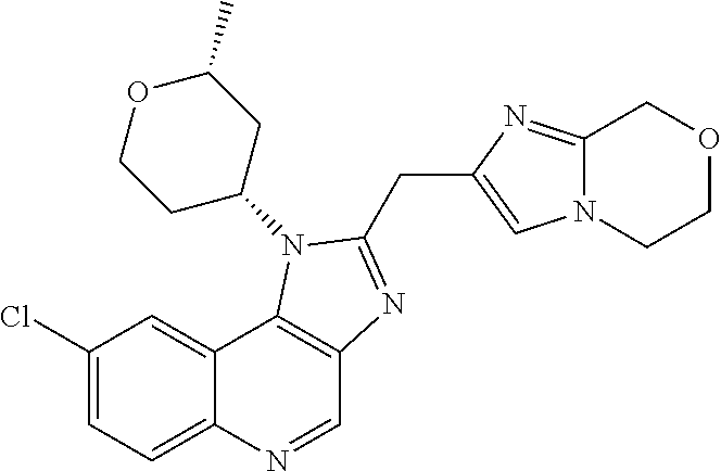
C1(Cl)=CC=C2C(=C1)C1=C(C=N2)N=C(CC2=CN3C(=N2)COCC3)N1C1CC(C)OCC1
